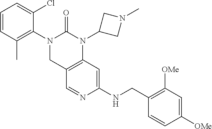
C1C2=C(N(C3CN(C)C3)C(=O)N1C1=C(C)C=CC=C1Cl)C=C(NCC1=C([OMe])C=C([OMe])C=C1)N=C2
